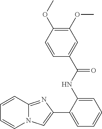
C1=CN2C(=NC(C3=CC=CC=C3NC(C3=CC(OC)=C(OC)C=C3)=O)=C2)C=C1
